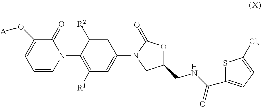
C1=C([R2])C(N2C(=O)C(O[A])=CC=C2)=C([R1])C=C1N1CC(CNC(C2=CC=C(Cl)S2)=O)OC1=O
